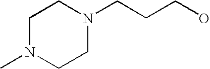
C1N(C)CCN(CCCO)C1
